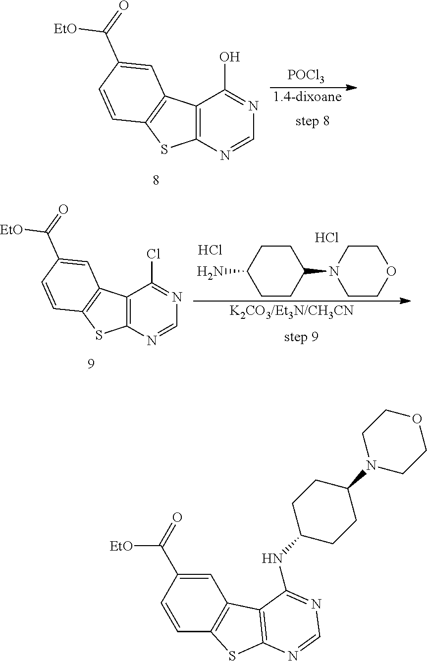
[1.4-dixoane].[POCl3].C12=C(N=CN=C1O)SC1=C2C=C(C(=O)[EtO])C=C1.[K2CO3/Et3N/CH3CN].C1CC(N2CCOCC2)CCC1N.Cl.Cl.C12=C(N=CN=C1Cl)SC1=C2C=C(C(=O)[EtO])C=C1.C1=CC2=C(C=C1C(=O)[EtO])C1=C(S2)N=CN=C1NC1CCC(N2CCOCC2)CC1
